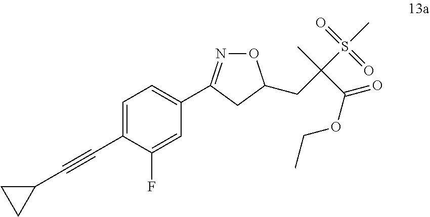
C1=C(C#CC2CC2)C(F)=CC(C2=NOC(CC(C(=O)OCC)(C)S(C)(=O)=O)C2)=C1
